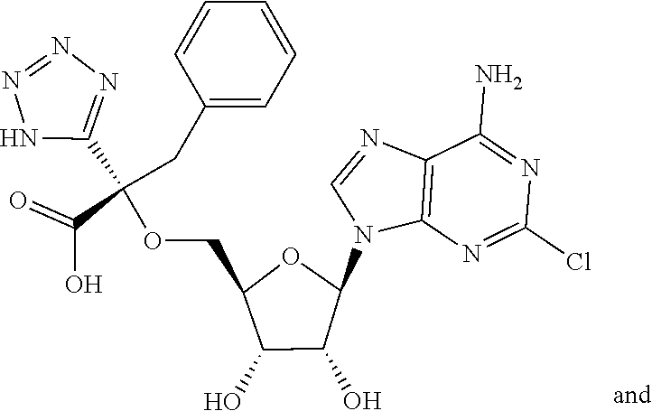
C12=C(N=C(Cl)N=C1N)N(C1OC(COC(C(=O)O)(C3=NN=NN3)CC3=CC=CC=C3)C(O)C1O)C=N2
